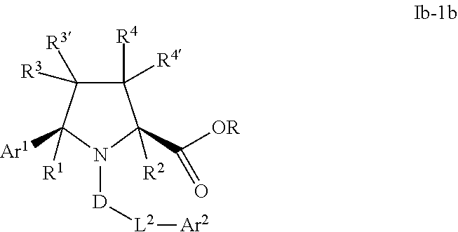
[R4]C1([R4])C(C([OR])=O)([R2])N([D][L2][Ar2])C([Ar1])([R1])C1([R3])[R3]
